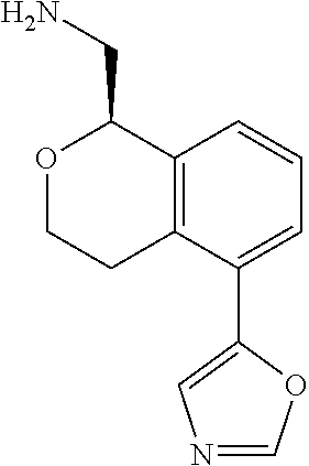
C12=C(C(C3=CN=CO3)=CC=C1)CCOC2CN
